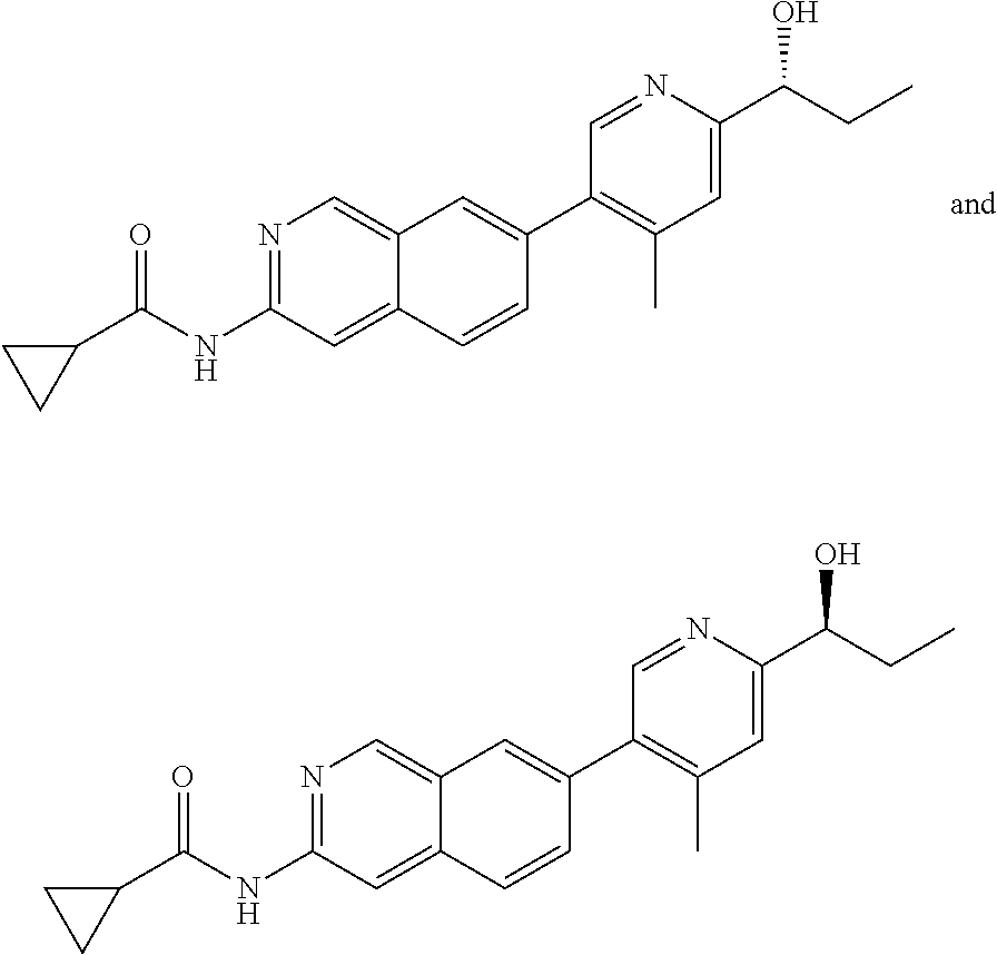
N1=C(NC(C2CC2)=O)C=C2C(=C1)C=C(C1=C(C)C=C(C(CC)O)N=C1)C=C2.N1=C(NC(C2CC2)=O)C=C2C(=C1)C=C(C1=C(C)C=C(C(CC)O)N=C1)C=C2
